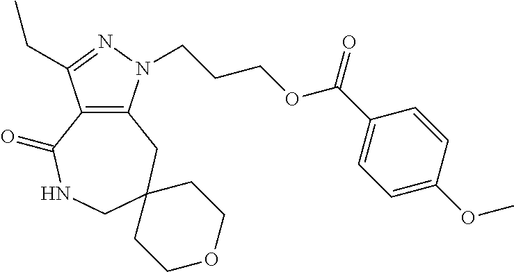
C12=C(N(CCCOC(C3=CC=C(OC)C=C3)=O)N=C1CC)CC1(CNC2=O)CCOCC1
